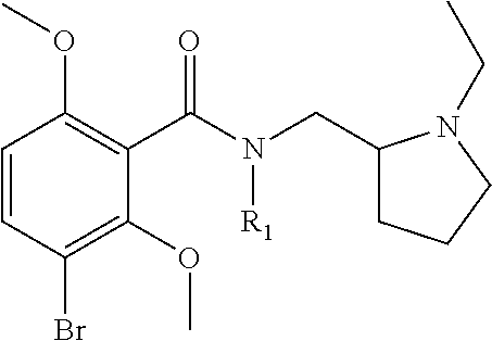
C1=CC(Br)=C(OC)C(C(N([R1])CC2CCCN2CC)=O)=C1OC
